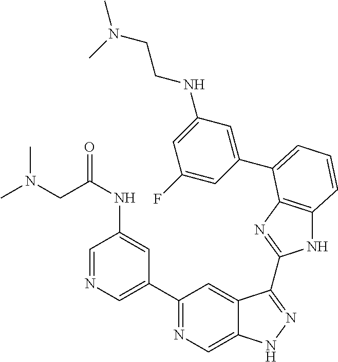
C1(C2=NC=C3C(=C2)C(C2=NC4=C(N2)C=CC=C4C2=CC(NCCN(C)C)=CC(F)=C2)=NN3)=CN=CC(NC(=O)CN(C)C)=C1
